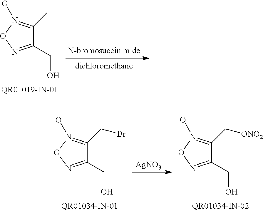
C1(CO)=NON(O)=C1C.[AgNO3].C1(CO)=NON(O)=C1CBr.C1(CO)=NON(O)=C1C[ONO2]
